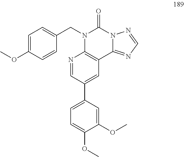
C1=CC(OC)=CC=C1CN1C2=C(C3=NC=NN3C1=O)C=C(C1=CC=C(OC)C(OC)=C1)C=N2
